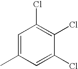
C1=C(C)C=C(Cl)C(Cl)=C1Cl
